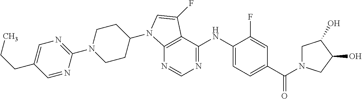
C1(N2CCC(N3C4=C(C(NC5=CC=C(C(N6CC(O)C(O)C6)=O)C=C5F)=NC=N4)C(F)=C3)CC2)=NC=C(CCC)C=N1
